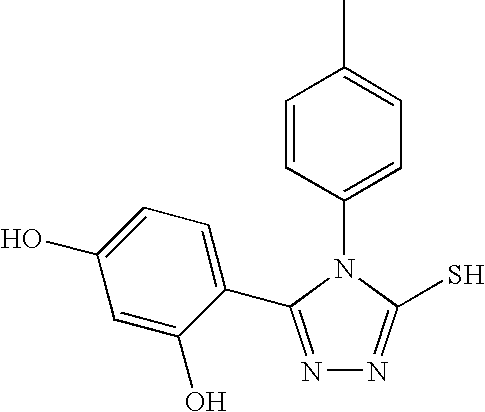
N1=C(C2=CC=C(O)C=C2O)N(C2=CC=C(C)C=C2)C(S)=N1
